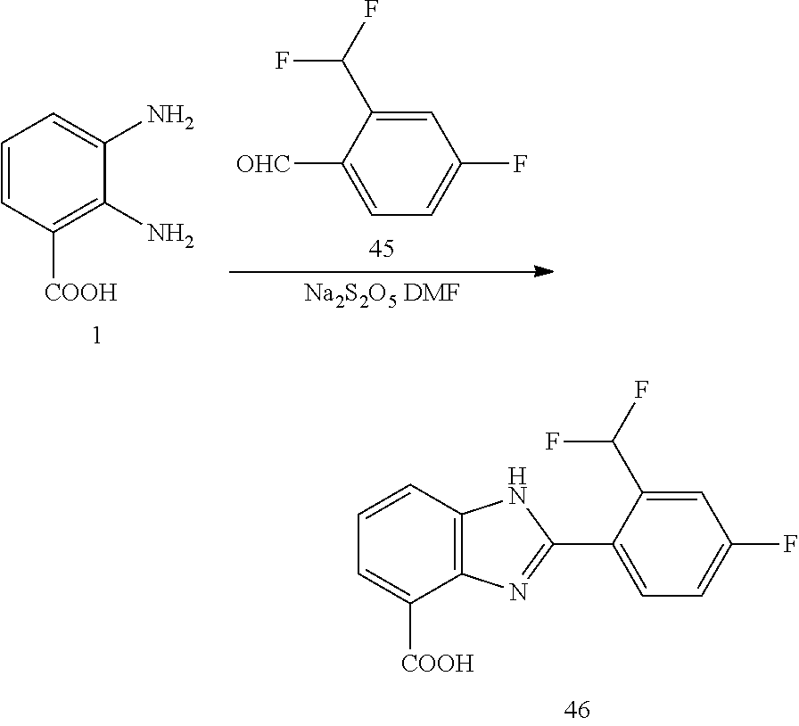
C1=CC2=C(C([COOH])=C1)N=C(C1=CC=C(F)C=C1C(F)F)N2.C1=C(C(F)F)C([OHC])=CC=C1F.C1=CC([COOH])=C(N)C(N)=C1
